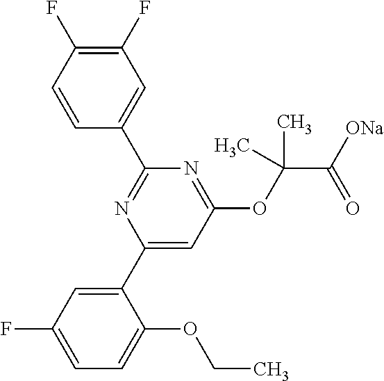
C1(F)=C(F)C=CC(C2=NC(C3=CC(F)=CC=C3OCC)=CC(OC(C([ONa])=O)(C)C)=N2)=C1
